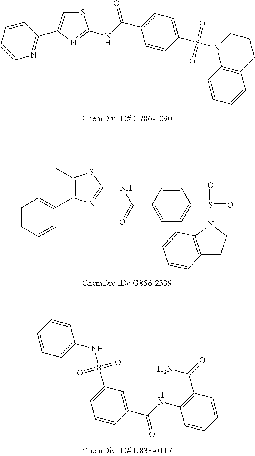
S1C=C(C2=NC=CC=C2)N=C1NC(C1=CC=C(S(=O)(=O)N2C3=C(CCC2)C=CC=C3)C=C1)=O.C1(C(NC2=NC(C3=CC=CC=C3)=C(C)S2)=O)=CC=C(S(=O)(=O)N2C3=C(CC2)C=CC=C3)C=C1.C1=CC(C(NC2=C(C(N)=O)C=CC=C2)=O)=CC(S(NC2=CC=CC=C2)(=O)=O)=C1
